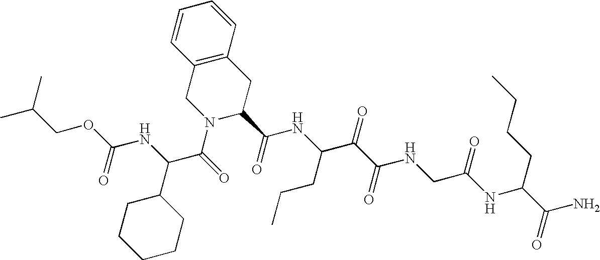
C(OC(NC(C(=O)N1C(C(NC(C(C(NCC(NC(CCCC)C(N)=O)=O)=O)=O)CCC)=O)CC2=C(C1)C=CC=C2)C1CCCCC1)=O)C(C)C
